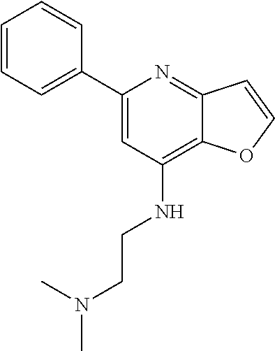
C1(C2=CC(NCCN(C)C)=C3C(=N2)C=CO3)=CC=CC=C1
